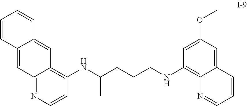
C12=NC=CC(NC(C)CCCNC3=C4C(=CC(OC)=C3)C=CC=N4)=C1C=C1C(=C2)C=CC=C1
